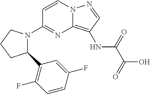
C1=CN2C(=C(NC(C(=O)O)=O)C=N2)N=C1N1C(C2=C(F)C=CC(F)=C2)CCC1
